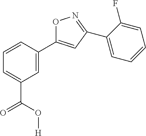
O1C(C2=CC(C(O[H])=O)=CC=C2)=CC(C2=CC=CC=C2F)=N1
